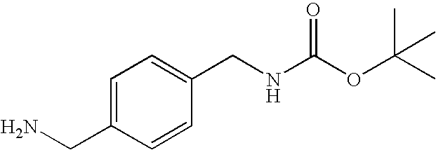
NCC1=CC=C(CNC(OC(C)(C)C)=O)C=C1
